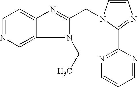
C1=NC=C2C(=C1)N=C(CN1C=CN=C1C1=NC=CC=N1)N2CC
